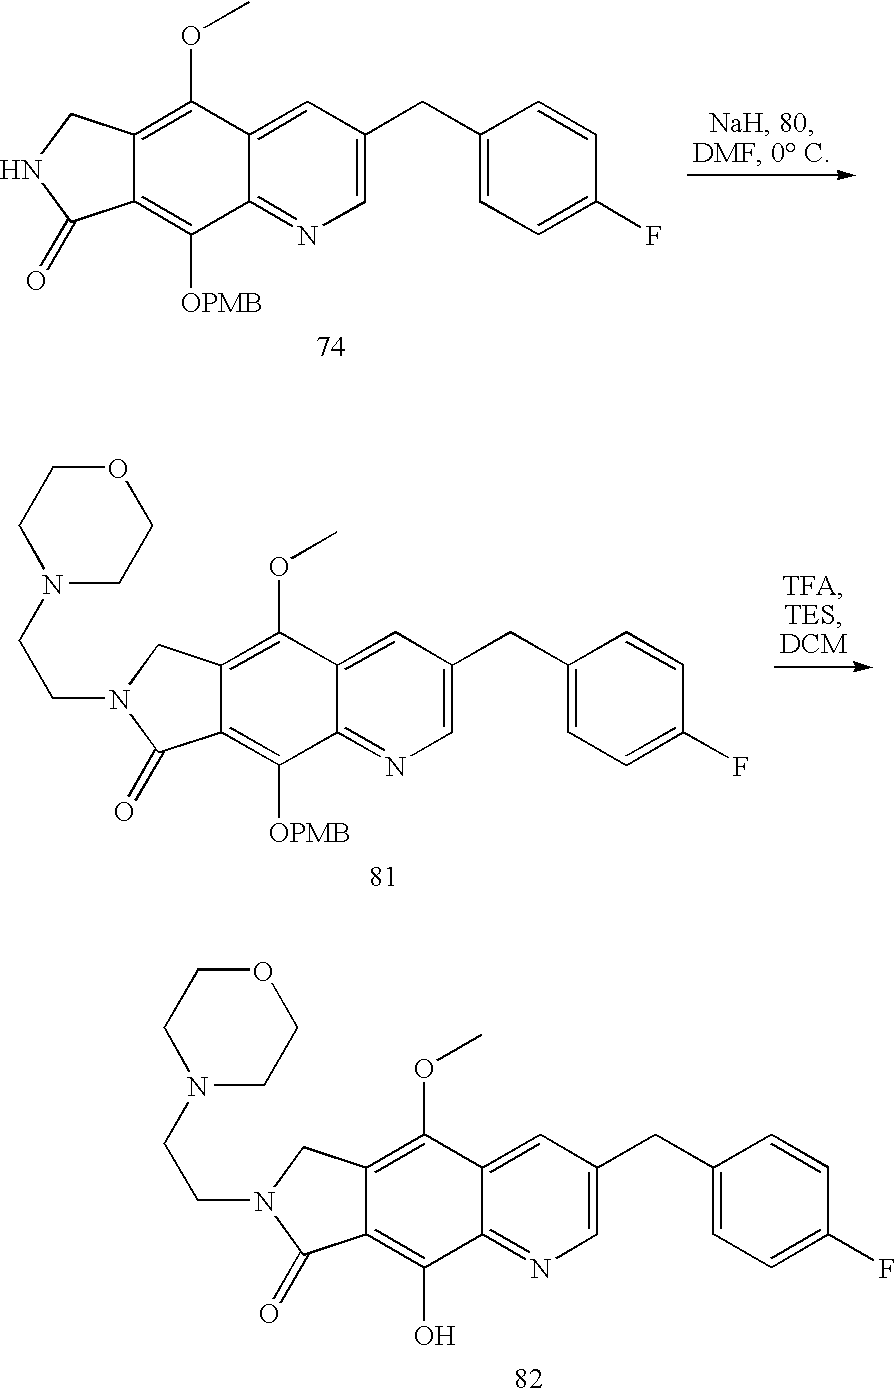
C12=C([OPMB])C3=NC=C(CC4=CC=C(F)C=C4)C=C3C(OC)=C1CNC2=O.C12=C([OPMB])C3=NC=C(CC4=CC=C(F)C=C4)C=C3C(OC)=C1CN(CCN1CCOCC1)C2=O.C12=C(O)C3=NC=C(CC4=CC=C(F)C=C4)C=C3C(OC)=C1CN(CCN1CCOCC1)C2=O
